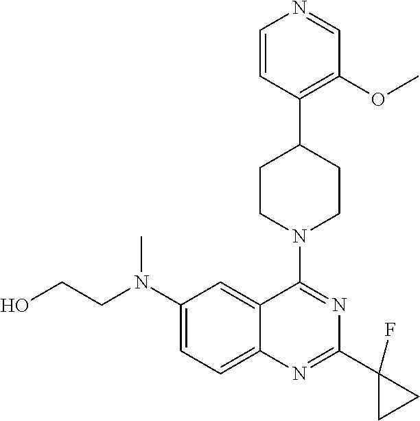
C1=CC(C2CCN(C3=NC(C4(F)CC4)=NC4=CC=C(N(C)CCO)C=C43)CC2)=C(OC)C=N1
